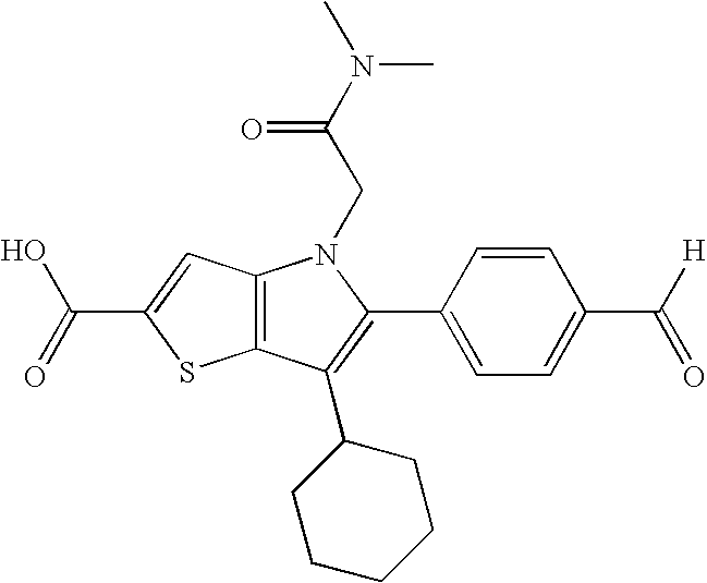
C12=C(C(C3CCCCC3)=C(C3=CC=C(C(=O)[H])C=C3)N1CC(N(C)C)=O)SC(C(=O)O)=C2
